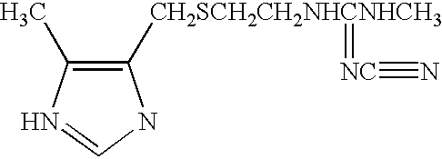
C1=NC(C)=C([CH2SCH2CH2NHCNHCH3]=[NC]#N)N1
